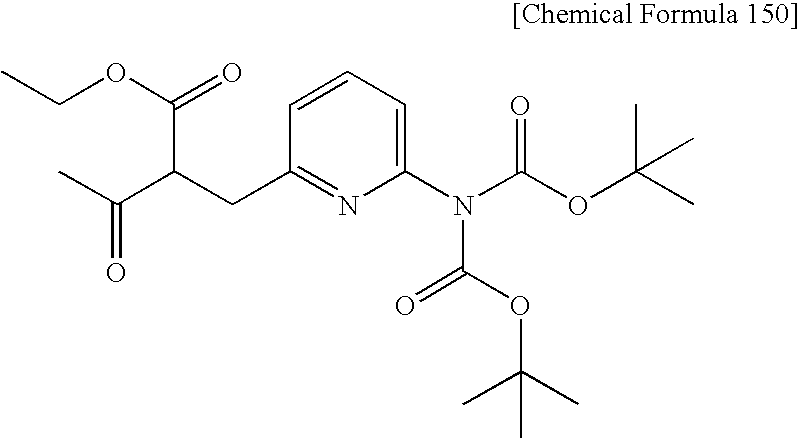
C1=CC=C(N(C(OC(C)(C)C)=O)C(OC(C)(C)C)=O)N=C1CC(C(OCC)=O)C(C)=O
